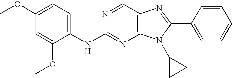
C1(OC)=CC=C(NC2=NC3=C(C=N2)N=C(C2=CC=CC=C2)N3C2CC2)C(OC)=C1
